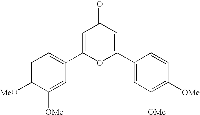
C1=C([MeO])C([OMe])=CC(C2=CC(=O)C=C(C3=CC([OMe])=C([OMe])C=C3)O2)=C1
